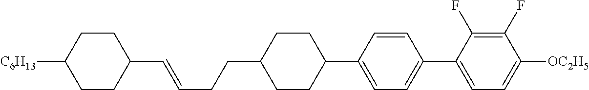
C1(C=CCCC2CCC(C3=CC=C(C4=CC=C([OC2H5])C(F)=C4F)C=C3)CC2)CCC([C6H13])CC1
